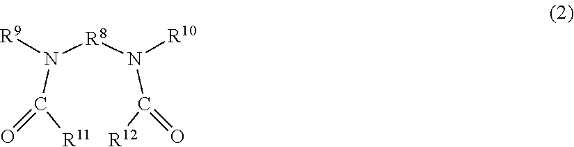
[R11]C(N([R8]N(C([R12])=O)[R10])[R9])=O
